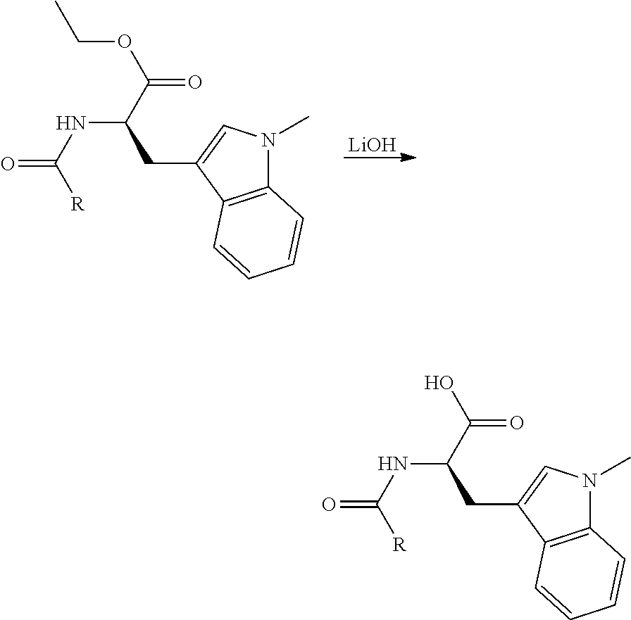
C12=C(C(CC(C(OCC)=O)NC(=O)[R])=CN1C)C=CC=C2.[LiOH].C12=C(C(CC(C(O)=O)NC(=O)[R])=CN1C)C=CC=C2
